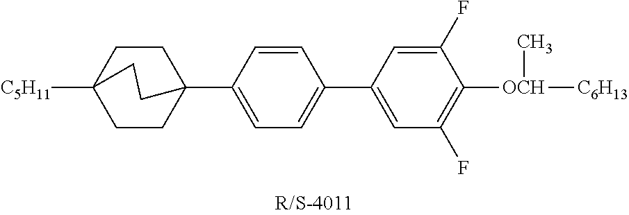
C1=C(C23CCC([C5H11])(CC2)CC3)C=CC(C2=CC(F)=C([OCH](C)[C6H13])C(F)=C2)=C1
